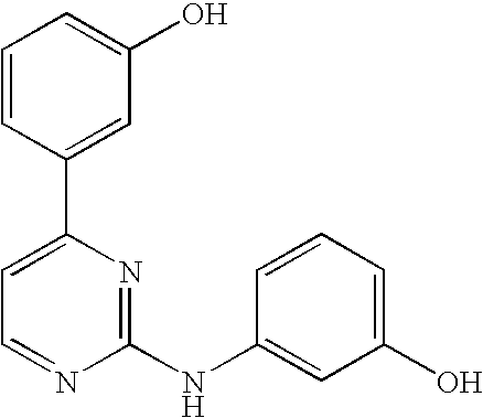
C1=CC(C2=CC=NC(NC3=CC(O)=CC=C3)=N2)=CC(O)=C1
